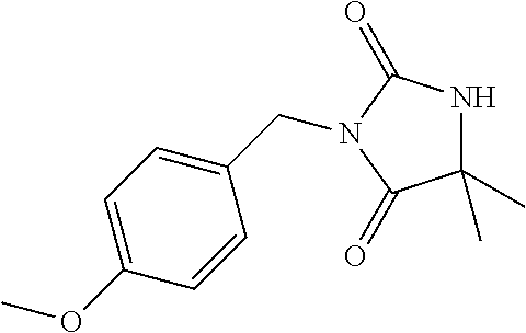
C1(C)(C)NC(=O)N(CC2=CC=C(OC)C=C2)C1=O
